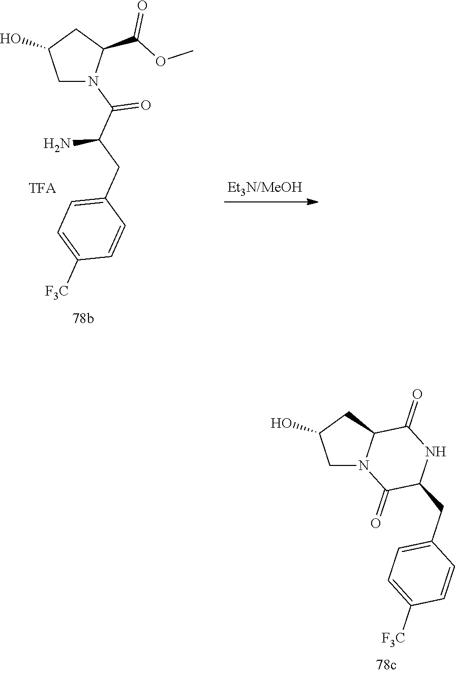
C1N(C(C(CC2=CC=C([F3C])C=C2)N)=O)C(C(OC)=O)CC1O.C1N2C(CC1O)C(=O)NC(CC1=CC=C([F3C])C=C1)C2=O
